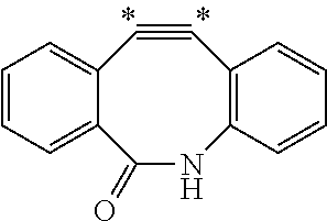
C1=CC=C2C(=C1)C(=O)NC1=C(C#C2)C=CC=C1
